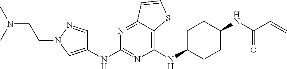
C1(NC2CCC(NC(C=C)=O)CC2)=C2C(=NC(NC3=CN(CCN(C)C)N=C3)=N1)C=CS2
